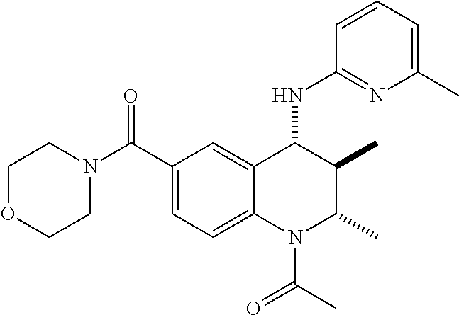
N1(C(C2=CC=C3C(=C2)C(NC2=NC(C)=CC=C2)C(C)C(C)N3C(=O)C)=O)CCOCC1
